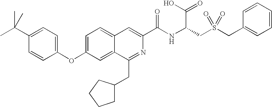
C1=C2C(=CC(OC3=CC=C(C(C)(C)C)C=C3)=C1)C(CC1CCCC1)=NC(C(NC(CS(CC1=CC=CC=C1)(=O)=O)C(O)=O)=O)=C2
